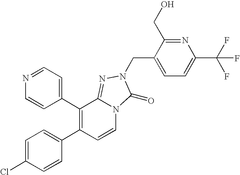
C1=C(Cl)C=CC(C2=C(C3=CC=NC=C3)C3=NN(CC4=CC=C(C(F)(F)F)N=C4CO)C(=O)N3C=C2)=C1
